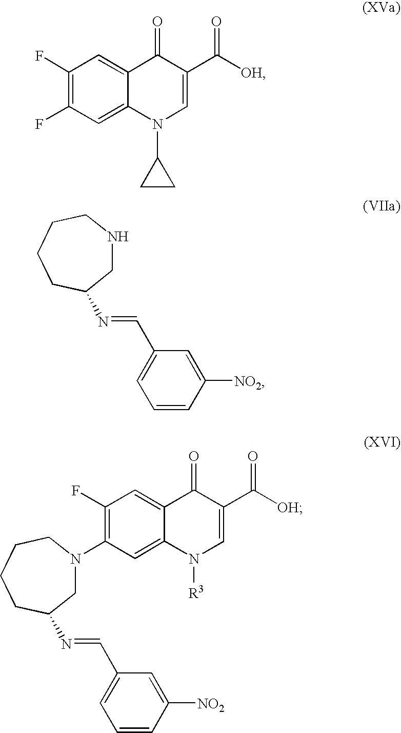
C1(F)=C(F)C=C2C(=C1)C(=O)C(C([OH])=O)=CN2C1CC1.C1(F)=C(N2CC(N=CC3=CC=CC([NO2])=C3)CCCC2)C=C2C(=C1)C(=O)C(C([OH])=O)=CN2[R3].C1NCCCCC1N=CC1=CC=CC([NO2])=C1
